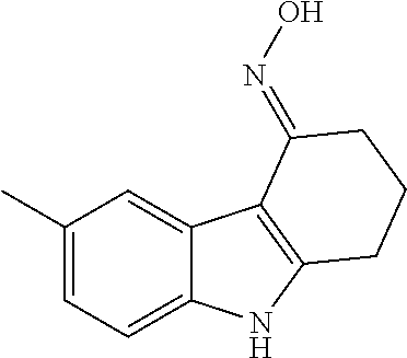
C1(C)=CC=C2C(=C1)C1=C(N2)CCCC1=NO
